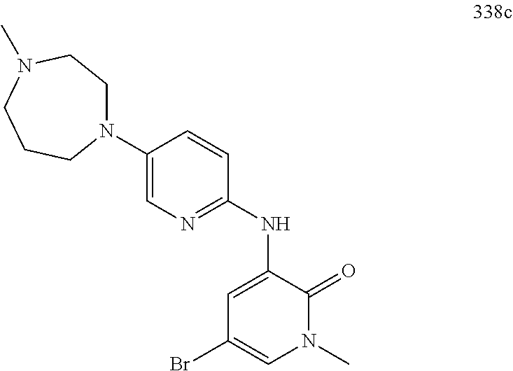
C1(N2CCN(C)CCC2)=CN=C(NC2=CC(Br)=CN(C)C2=O)C=C1
